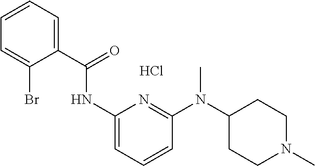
C1(C(=O)NC2=CC=CC(N(C3CCN(C)CC3)C)=N2)=CC=CC=C1Br.Cl
